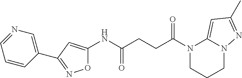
O1C(NC(CCC(N2CCCN3C2=CC(C)=N3)=O)=O)=CC(C2=CN=CC=C2)=N1
